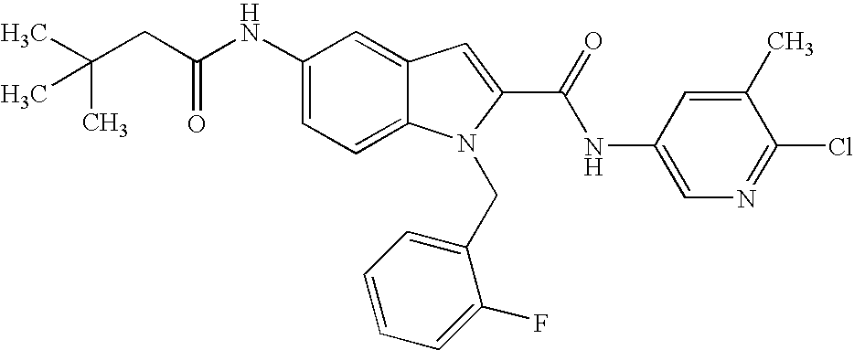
C(CC(NC1=CC=C2C(=C1)C=C(C(NC1=CN=C(Cl)C(C)=C1)=O)N2CC1=CC=CC=C1F)=O)(C)(C)C
